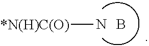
[*N(H)C(O)]N.B
